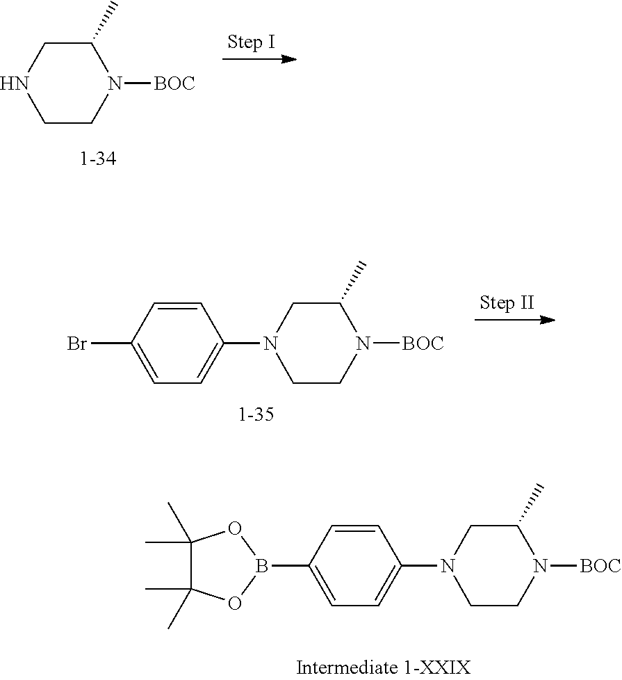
C1=C(N2CCN([BOC])C(C)C2)C=CC(Br)=C1.C1N([BOC])C(C)CNC1.C1=C(N2CCN([BOC])C(C)C2)C=CC(B2OC(C)(C)C(C)(C)O2)=C1
